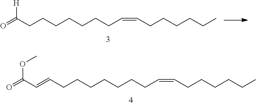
C(=CCCCCCCCC=CCCCCCC)C(=O)OC.O=C(CCCCCCCC=CCCCCCC)[H]
